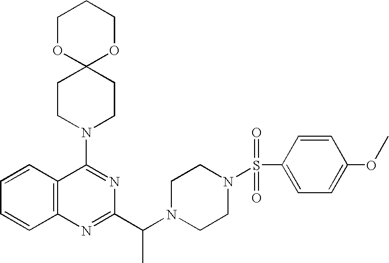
C1=CC2=C(C=C1)N=C(C(N1CCN(S(C3=CC=C(OC)C=C3)(=O)=O)CC1)C)N=C2N1CCC2(CC1)OCCCO2
